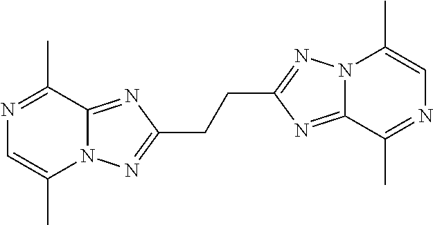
N1=C(C)C2=NC(CCC3=NN4C(=N3)C(C)=NC=C4C)=NN2C(C)=C1
